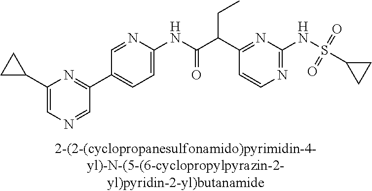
N1=C(NS(=O)(=O)C2CC2)N=C(C(C(NC2=CC=C(C3=NC(C4CC4)=CN=C3)C=N2)=O)CC)C=C1
